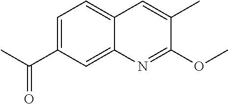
C1=C(C(C)=O)C=C2C(=C1)C=C(C)C(OC)=N2
